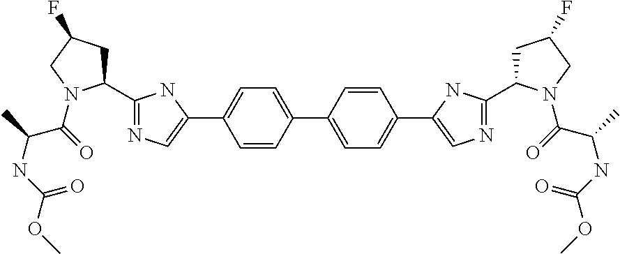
C1(C2=NC=C(C3=CC=C(C4=CC=C(C5=CN=C(C6CC(F)CN6C(C(NC(=O)OC)C)=O)N5)C=C4)C=C3)N2)CC(F)CN1C(=O)C(C)NC(=O)OC
